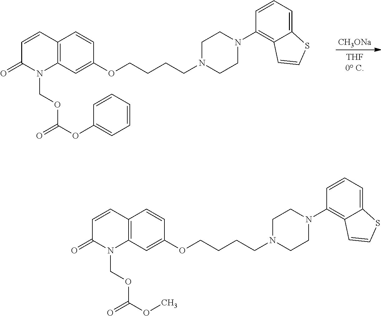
C12=C(C=C(OCCCCN3CCN(C4=C5C(=CC=C4)SC=C5)CC3)C=C1)N(COC(OC1=CC=CC=C1)=O)C(=O)C=C2.[CH3ONa].C12=C(C=C(OCCCCN3CCN(C4=C5C(=CC=C4)SC=C5)CC3)C=C1)N(COC(OC)=O)C(=O)C=C2
